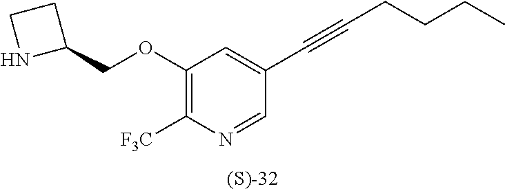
C1(OCC2CCN2)=C([F3C])N=CC(C#CCCCC)=C1
